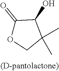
C1(=O)OCC(C)(C)C1O
